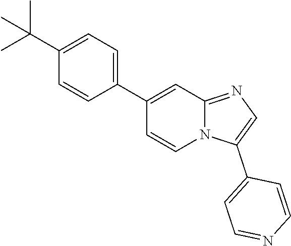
N12C(=NC=C1C1=CC=NC=C1)C=C(C1=CC=C(C(C)(C)C)C=C1)C=C2
